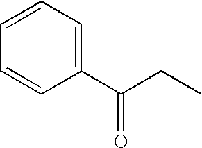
C1=CC=C(C(=O)CC)C=C1
